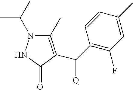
C1(C)=C(C(C2=C(F)C=C(C)C=C2)[Q])C(=O)NN1C(C)C
